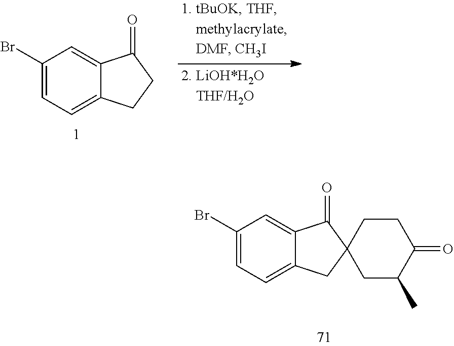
C1(Br)=CC=C2C(=C1)C(=O)CC2.C1(Br)=CC=C2C(=C1)C(=O)C1(C2)CC(C)C(=O)CC1
